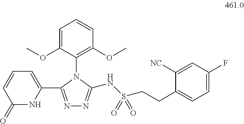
C1(C2=NN=C(NS(CCC3=CC=C(F)C=C3[NC])(=O)=O)N2C2=C(OC)C=CC=C2OC)=CC=CC(=O)N1
